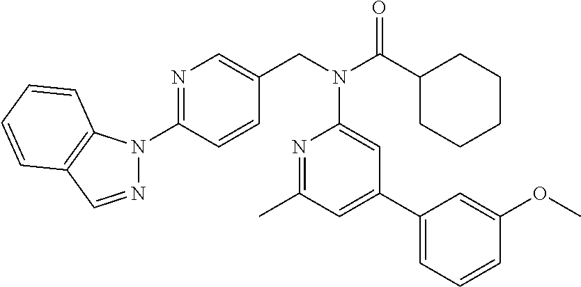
N1=C(N2N=CC3=C2C=CC=C3)C=CC(CN(C(C2CCCCC2)=O)C2=CC(C3=CC=CC(OC)=C3)=CC(C)=N2)=C1
